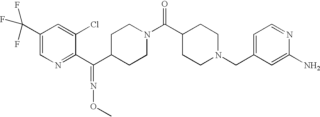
C1(C(F)(F)F)=CN=C(C(C2CCN(C(C3CCN(CC4=CC=NC(N)=C4)CC3)=O)CC2)=NOC)C(Cl)=C1
